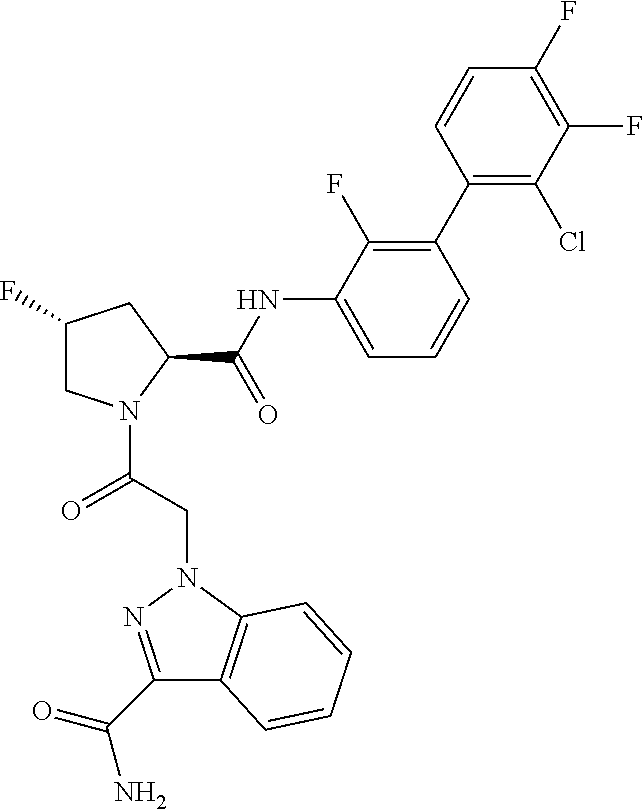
C1(F)CN(C(CN2C3=C(C(C(=O)N)=N2)C=CC=C3)=O)C(C(=O)NC2=CC=CC(C3=C(Cl)C(F)=C(F)C=C3)=C2F)C1
